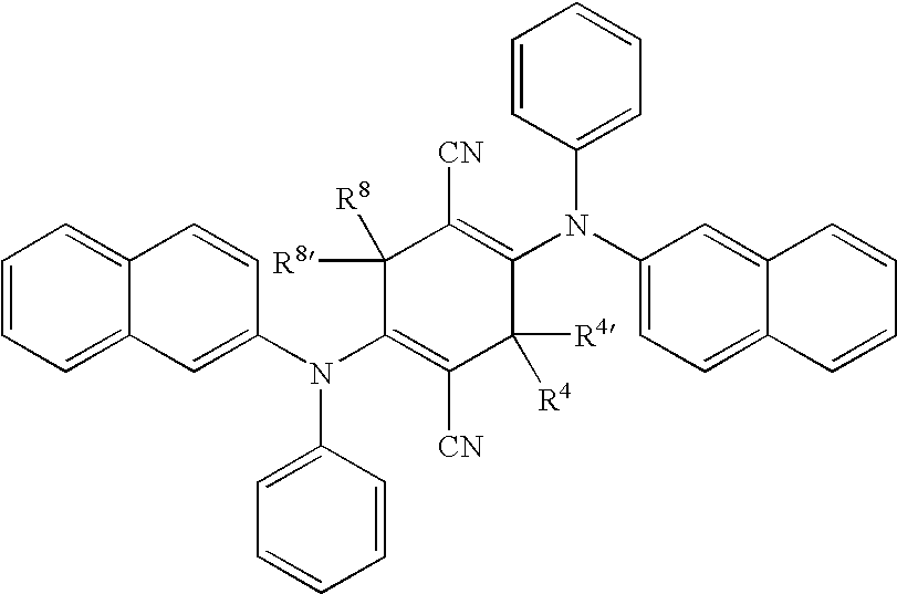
C1(N(C2=CC=CC=C2)C2=CC3=CC=CC=C3C=C2)=C([CN])C([R4])([R4])C(N(C2=CC=C3C(=C2)C=CC=C3)C2=CC=CC=C2)=C([CN])C1([R8])[R8]
